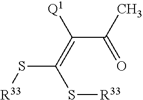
S(C(S[R33])=C(C(C)=O)[Q1])[R33]
